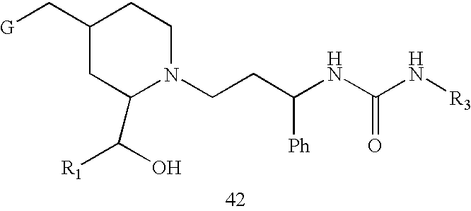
[G]CC1CC(C(O)[R1])N(CCC(NC(N[R3])=O)[Ph])CC1
